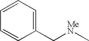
C1(C[MeN]C)=CC=CC=C1
